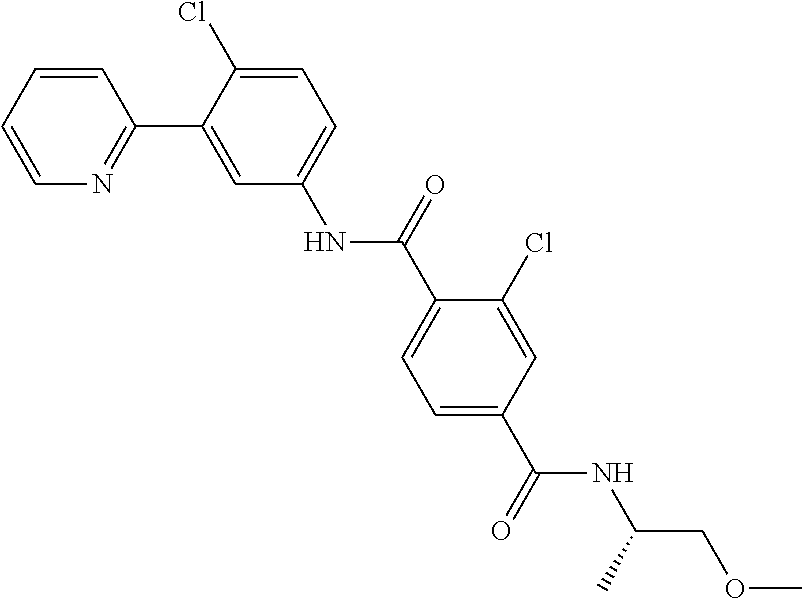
C1=CC=CN=C1C1=CC(NC(C2=CC=C(C(=O)NC(COC)C)C=C2Cl)=O)=CC=C1Cl
